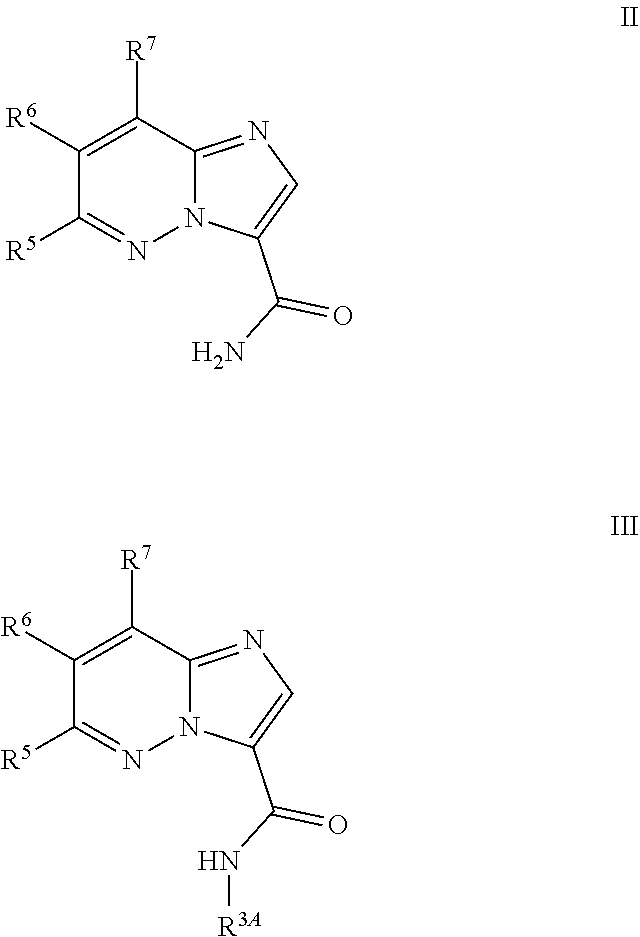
C1([R6])=C([R7])C2=NC=C(C(N)=O)N2N=C1[R5].C1([R6])=C([R7])C2=NC=C(C(N[R3A])=O)N2N=C1[R5]
